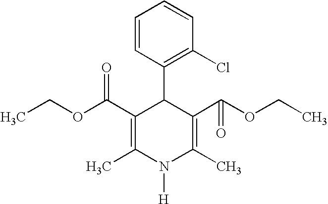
C1(C(OCC)=O)=C(C)N([H])C(C)=C(C(OCC)=O)C1C1=C(Cl)C=CC=C1
